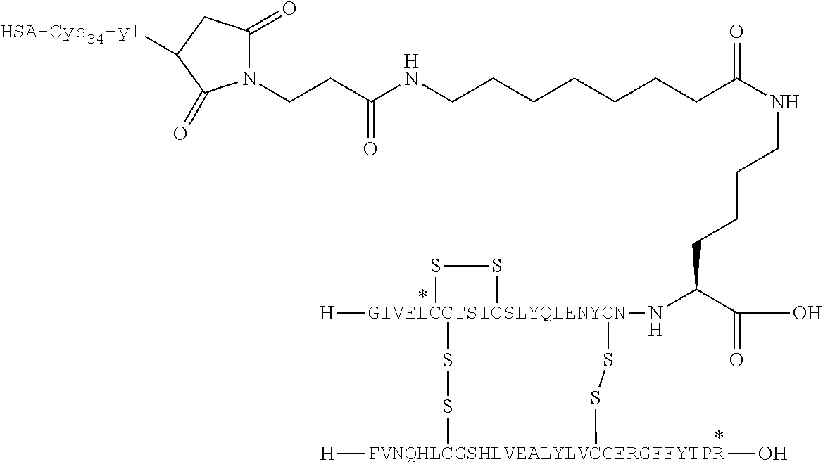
N1(CCC(NCCCCCCCC(NCCCCC(N[GIVELCCTSICSLYQLENYCN]23([H])(SS[FVNQHLCGSHLVEALYLVCGERGFFYTPR]([H])(O)SS2)SS3)C(O)=O)=O)=O)C(=O)CC([HSA-Cys34-yl])C1=O
